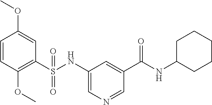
C1=CC(OC)=C(S(NC2=CN=CC(C(NC3CCCCC3)=O)=C2)(=O)=O)C=C1OC
